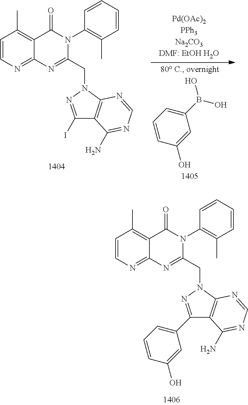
C1=CN=C2C(=C1C)C(=O)N(C1=C(C)C=CC=C1)C(CN1N=C(C3=CC=CC(O)=C3)C3=C1N=CN=C3N)=N2.C1=CN=C2C(=C1C)C(=O)N(C1=C(C)C=CC=C1)C(CN1N=C(I)C3=C1N=CN=C3N)=N2.C1(B(O)O)=CC=CC(O)=C1
